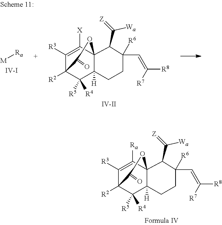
C1([R3])=C([Ra])C23C([H])(C([R4])([R5])C1([R2])C(=O)O2)CCC(C=C([R7])[R8])([R6])C3C([Wa])=[Z].[M][Ra].[IV-I].C1([R3])=C([X])C23C([H])(C([R4])([R5])C1([R2])C(=O)O2)CCC(C=C([R7])[R8])([R6])C3C([Wa])=[Z].[IV-II]
